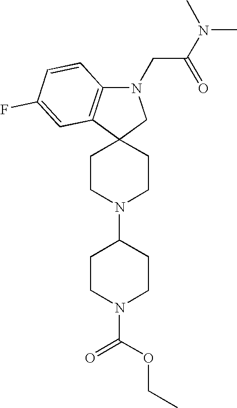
C1CN(C2CCN(C(OCC)=O)CC2)CCC12C1=C(N(CC(N(C)C)=O)C2)C=CC(F)=C1
